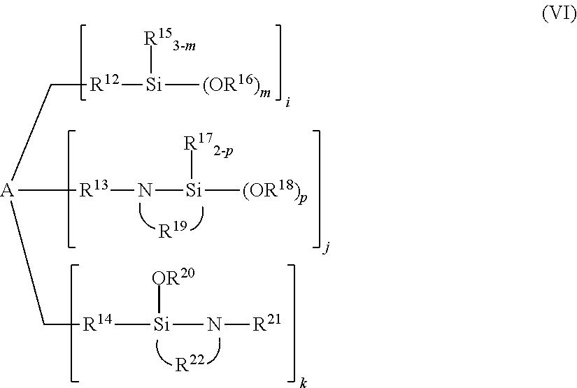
[R12]([Si]([(OR16)m])[R153-m])C[A]([R13]N[Si]([R172-p])[(OR18)p])C[R14][Si]([OR20])N[R21].[R22].[R19]
